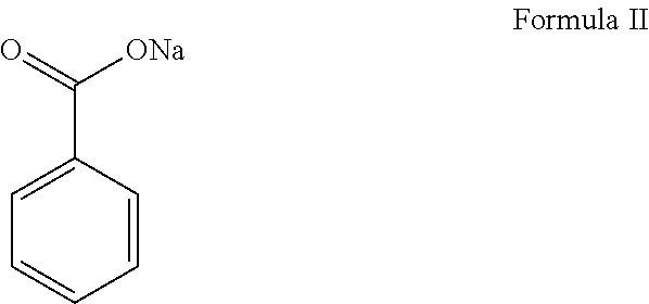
C1=CC=CC(C(=O)[ONa])=C1
